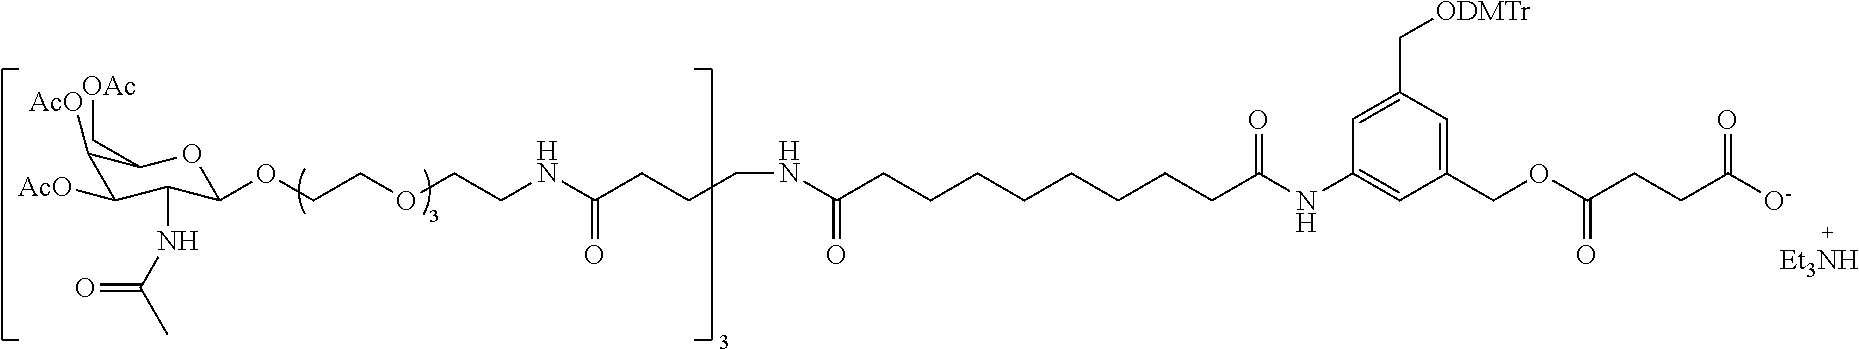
C1([AcO])C([AcO])C(NC(C)=O)C(OCCOCCNC(=O)CCCNC(CCCCCCCCC(NC2=CC(COC(CCC([O-])=O)=O)=CC(C[ODMTr])=C2)=O)=O)OC1C[OAc]
